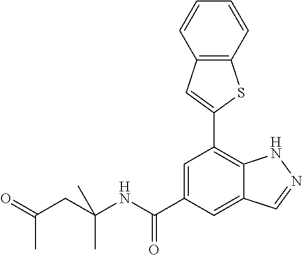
C1=C(C(NC(CC(=O)C)(C)C)=O)C=C2C(=C1C1=CC3=C(S1)C=CC=C3)NN=C2
